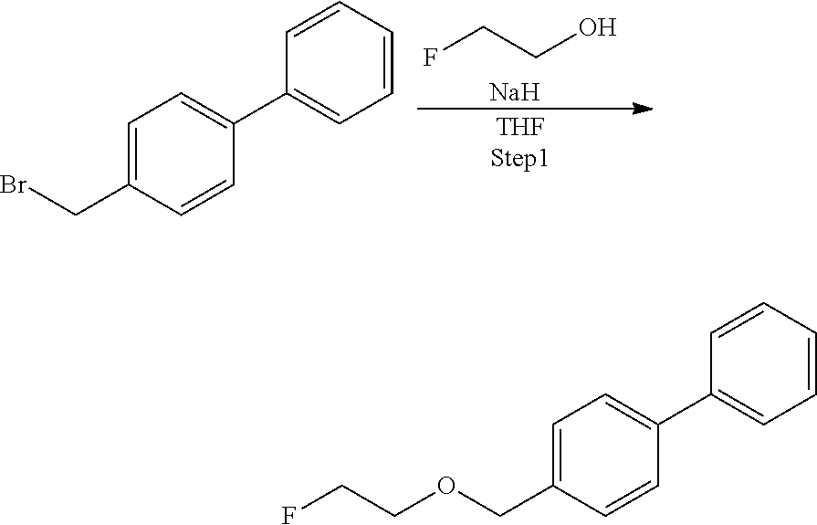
C1=CC=CC=C1C1=CC=C(COCCF)C=C1.C1=CC=CC=C1C1=CC=C(CBr)C=C1.FCCO.[Na]
